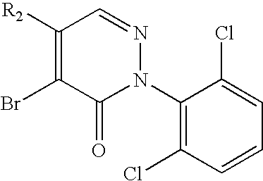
C1([R2])=C(Br)C(=O)N(C2=C(Cl)C=CC=C2Cl)N=C1
